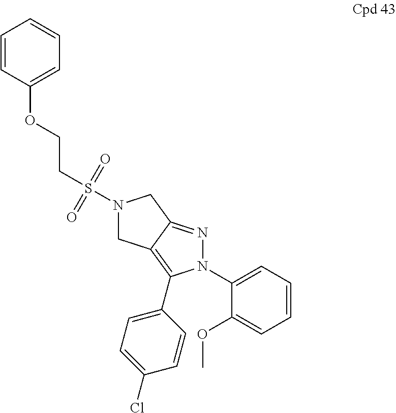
N1(C2=CC=CC=C2OC)N=C2C(=C1C1=CC=C(Cl)C=C1)CN(S(=O)(=O)CCOC1=CC=CC=C1)C2
